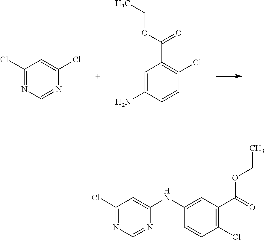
C1(Cl)=NC=NC(Cl)=C1.C1=C(N)C=CC(Cl)=C1C(OCC)=O.C1(Cl)=NC=NC(NC2=CC(C(=O)OCC)=C(Cl)C=C2)=C1
